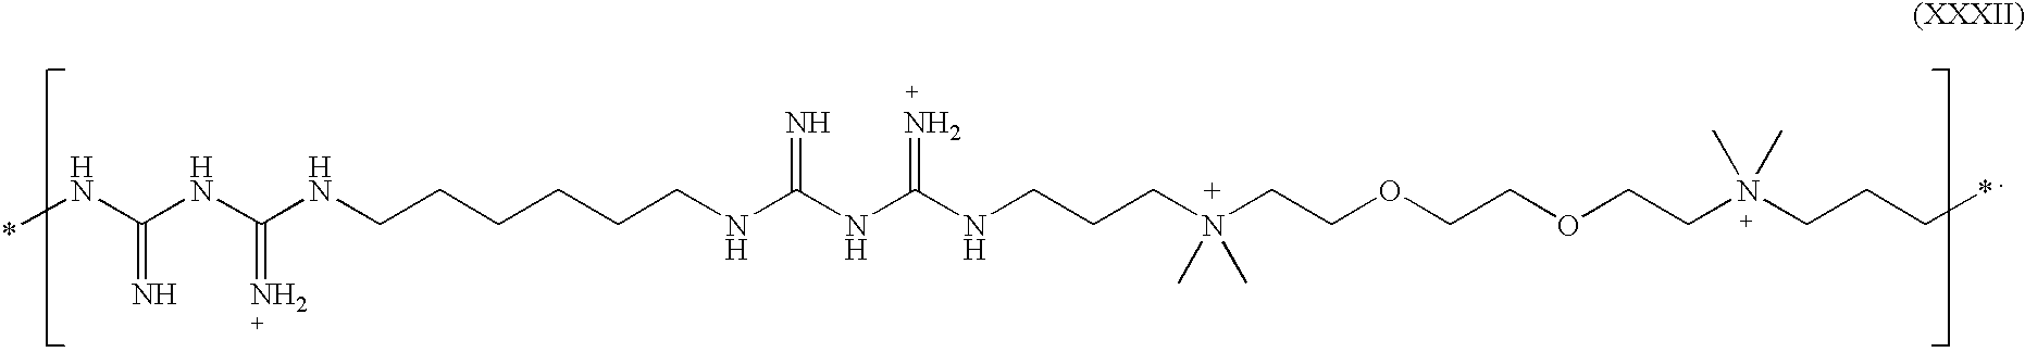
*NC(NC(NCCCCCCNC(NC(NCCCN(CCOCCOCCN(CCC*)(C)C)(C)C)=N)=N)=N)=N
